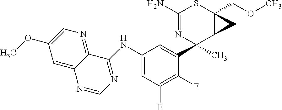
C1(NC2=CC(F)=C(F)C(C3(C)C4C(COC)(SC(N)=N3)C4)=C2)=NC=NC2=CC(OC)=CN=C12
